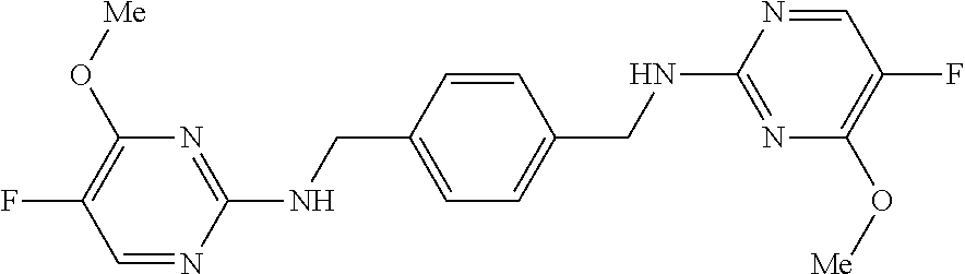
C1(CNC2=NC(O[Me])=C(F)C=N2)=CC=C(CNC2=NC(O[Me])=C(F)C=N2)C=C1
